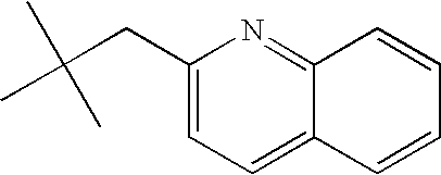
N1=C2C(=CC=C1CC(C)(C)C)C=CC=C2
